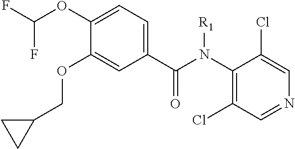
C1(OC(F)F)=CC=C(C(N(C2=C(Cl)C=NC=C2Cl)[R1])=O)C=C1OCC1CC1
